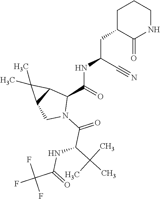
C1C(CC(NC(C2C3C(CN2C(=O)C(C(C)(C)C)NC(C(F)(F)F)=O)C3(C)C)=O)C#N)C(=O)NCC1
